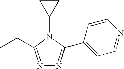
N1=C(CC)N(C2CC2)C(C2=CC=NC=C2)=N1
